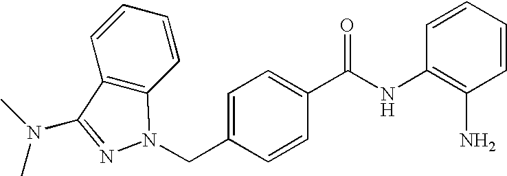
C12=C(C=CC=C1)N(CC1=CC=C(C(NC3=C(N)C=CC=C3)=O)C=C1)N=C2N(C)C
